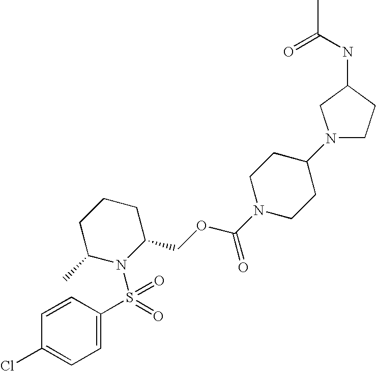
C1=C(S(N2C(COC(N3CCC(N4CCC(NC(=O)C)C4)CC3)=O)CCCC2C)(=O)=O)C=CC(Cl)=C1
